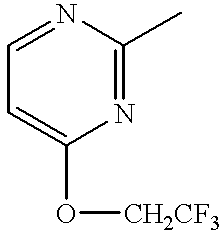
C1=C(O[CH2CF3])N=C(C)N=C1
